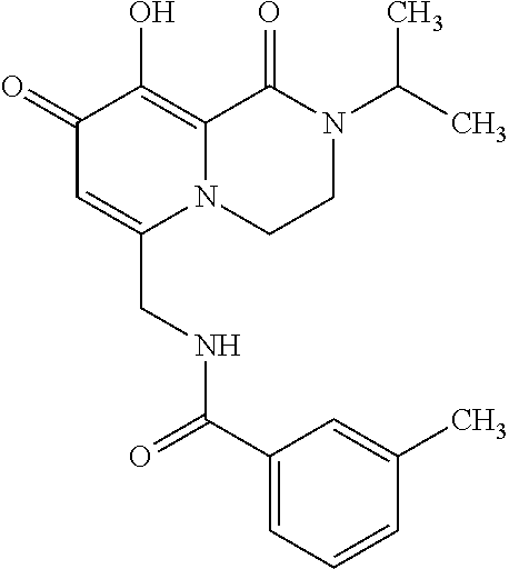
C1(=O)C=C(CNC(C2=CC=CC(C)=C2)=O)N2C(=C1O)C(=O)N(C(C)C)CC2
